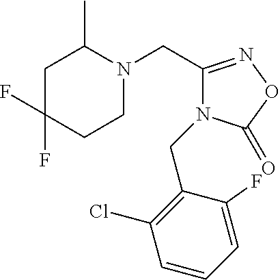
C1N(CC2=NOC(=O)N2CC2=C(Cl)C=CC=C2F)C(C)CC(F)(F)C1
